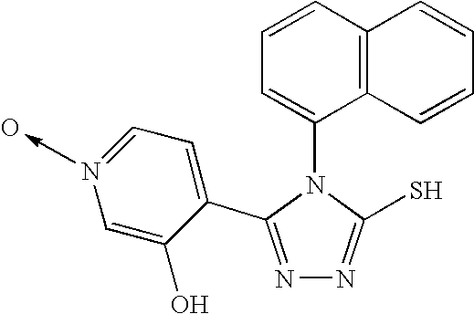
N1=C(C2=CC=NC=C2O)N(C2=CC=CC3=C2C=CC=C3)C(S)=N1.O
